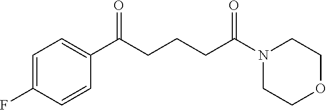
C1=C(F)C=CC(C(CCCC(N2CCOCC2)=O)=O)=C1
